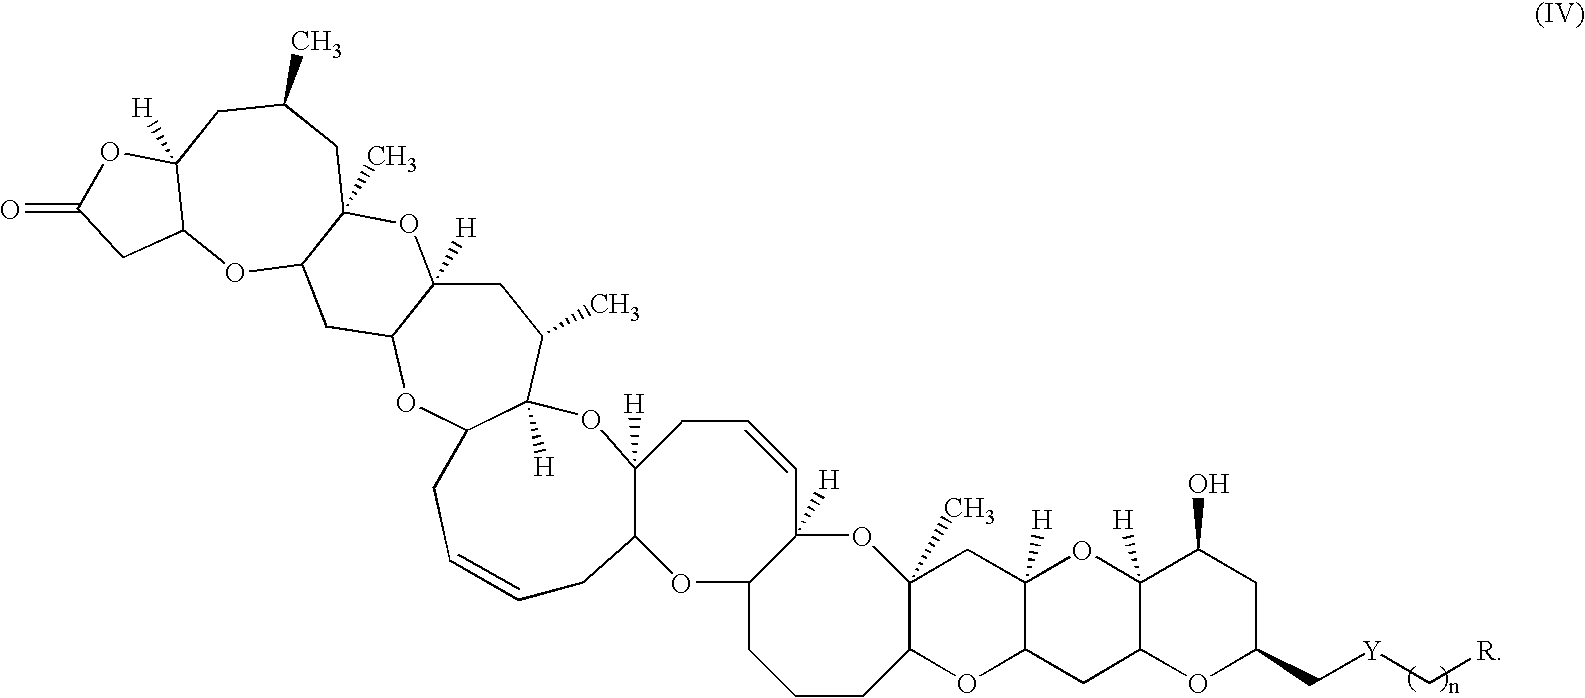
C12([H])OC3([H])C(OC4C([H])(CC3C)OC3(C)C(C4)OC4C([H])(CC(C)C3)OC(=O)C4)CC=CCC1OC1C([H])(C=CC2)OC2(C)C(CCC1)OC1C([H])(C2)OC2([H])C(C1)OC(C[Y]C[R])CC2O
